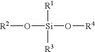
O([Si](O[R4])([R1])[R3])[R2]
